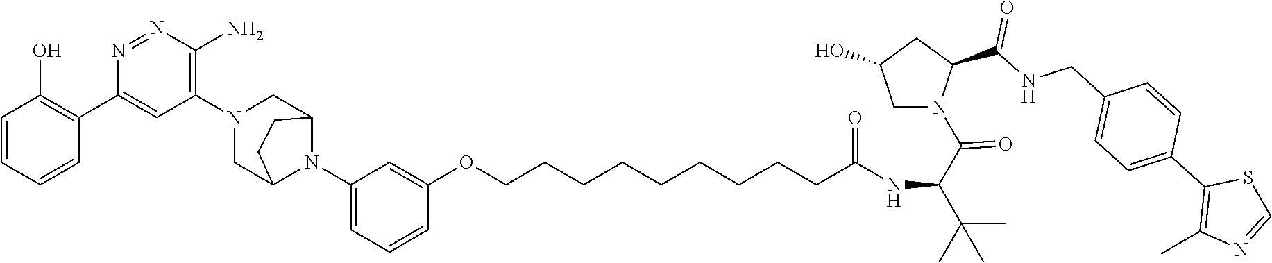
C1=CC=CC(C2=CC(N3CC4N(C5=CC=CC(OCCCCCCCCCC(NC(C(C)(C)C)C(=O)N6CC(O)CC6C(=O)NCC6=CC=C(C7=C(C)N=CS7)C=C6)=O)=C5)C(C3)CC4)=C(N)N=N2)=C1O
